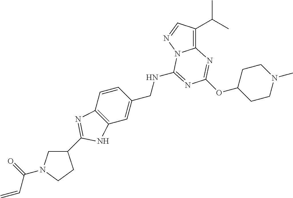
C(NC1=NC(OC2CCN(C)CC2)=NC2=C(C(C)C)C=NN21)C1=CC2=C(C=C1)N=C(C1CN(C(C=C)=O)CC1)N2
